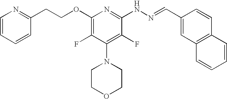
O(C1=C(F)C(N2CCOCC2)=C(F)C(NN=CC2=CC3=C(C=C2)C=CC=C3)=N1)CCC1=NC=CC=C1
